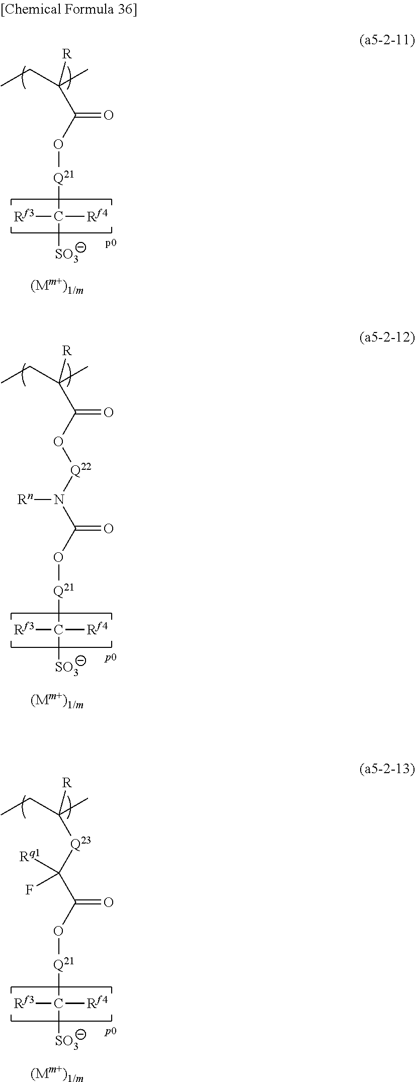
C(C(O[Q21]C([SO3])([Rf4])[Rf3])=O)(CC)(C)[R].C(C(=O)O[Q22]N(C(O[Q21]C([SO3])([Rf4])[Rf3])=O)[Rn])(CC)(C)[R].C([Q23]C(C(O[Q21]C([SO3])([Rf4])[Rf3])=O)([Rq1])F)(CC)(C)[R]
